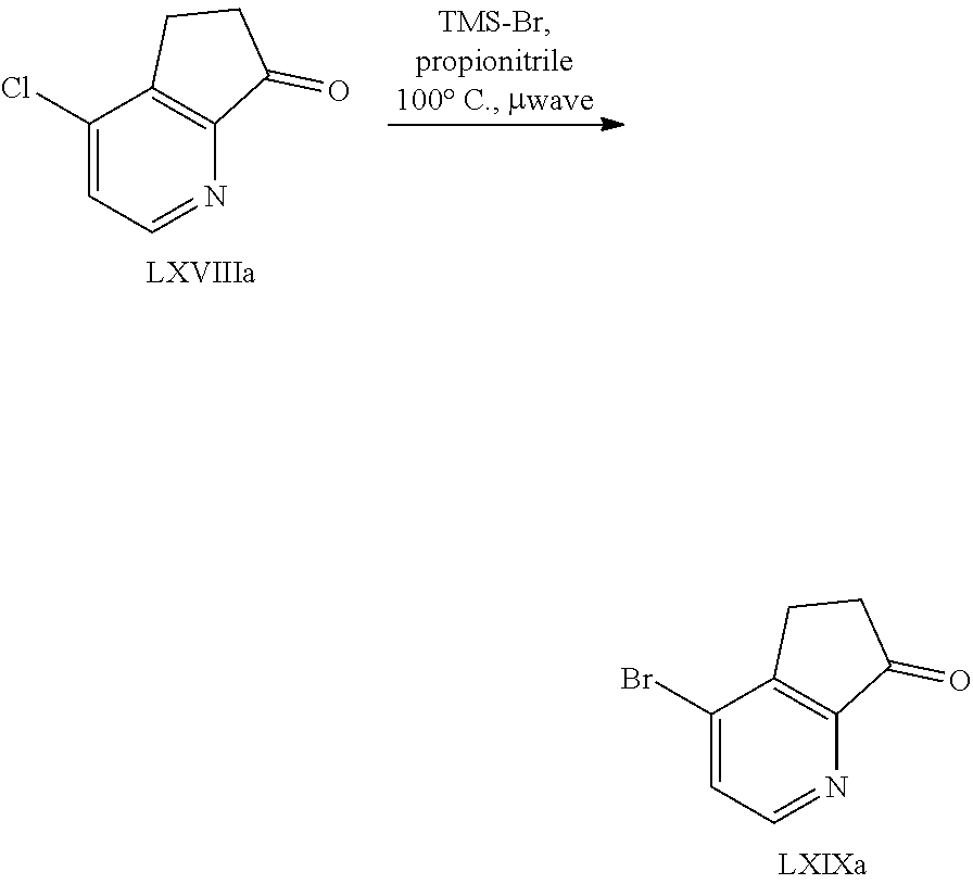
C1(Cl)=CC=NC2=C1CCC2=O.C1(Br)=CC=NC2=C1CCC2=O
